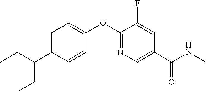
C1=C(C(CC)CC)C=CC(OC2=NC=C(C(NC)=O)C=C2F)=C1
